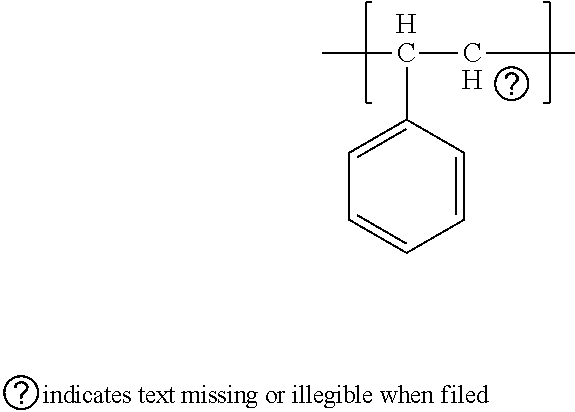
C1=CC=CC(C(C)CC)=C1.[H].[H]
